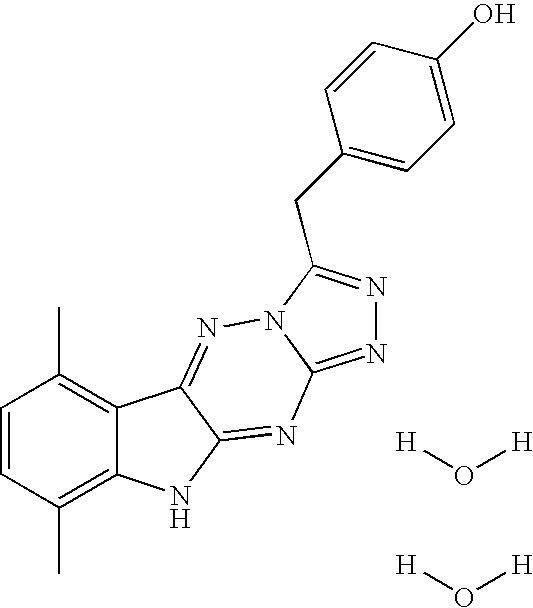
C1=CC(C)=C2C(=C1C)C1=NN3C(=NN=C3CC3=CC=C(O)C=C3)N=C1N2.[H]O[H].[H]O[H]
